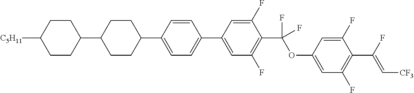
C1CC(C2CCC(C3=CC=C(C4=CC(F)=C(C(OC5=CC(F)=C(C(F)=C[CF3])C(F)=C5)(F)F)C(F)=C4)C=C3)CC2)CCC1[C5H11]
